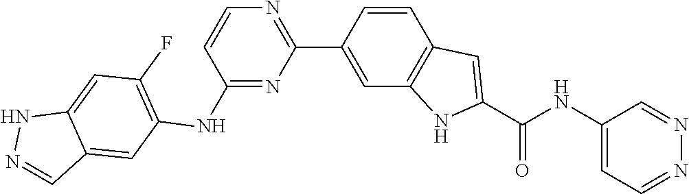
C1(NC2=C(F)C=C3C(=C2)C=NN3)=NC(C2=CC3=C(C=C2)C=C(C(NC2=CC=NN=C2)=O)N3)=NC=C1
